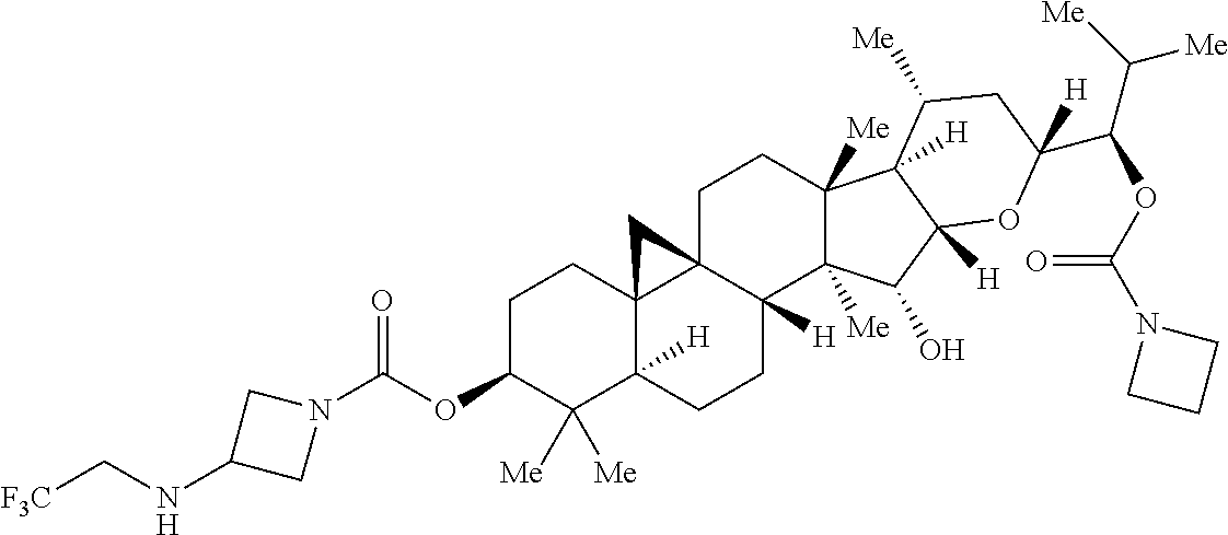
C1C23C4(C([H])(CCC2([H])C2([Me])C([Me])(C1)C1([H])C([Me])CC(C(OC(N5CCC5)=O)C([Me])[Me])([H])OC1([H])C2O)C([Me])([Me])C(OC(=O)N1CC(NC[F3C])C1)CC4)C3
